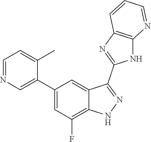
C1=NC=C(C2=CC(F)=C3C(=C2)C(C2=NC4=C(N2)N=CC=C4)=NN3)C(C)=C1
